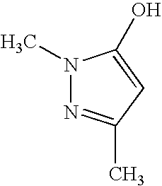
N1(C)N=C(C)C=C1O
